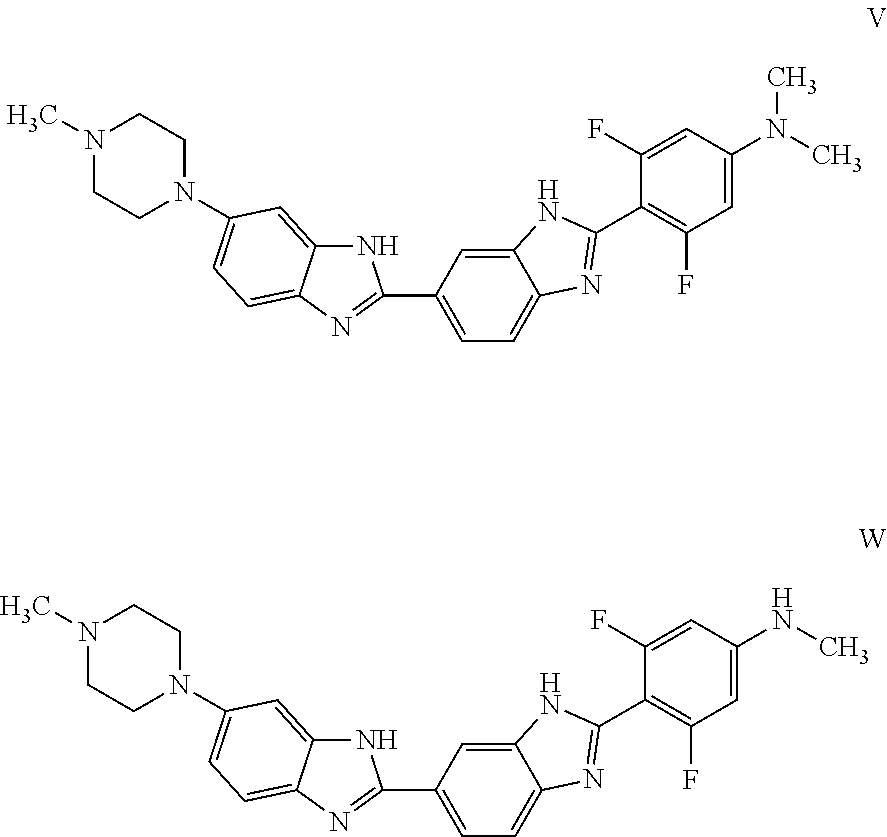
C12=CC(C3=NC4=CC=C(N5CCN(C)CC5)C=C4N3)=CC=C1N=C(C1=C(F)C=C(N(C)C)C=C1F)N2.C12=CC(C3=NC4=CC=C(N5CCN(C)CC5)C=C4N3)=CC=C1N=C(C1=C(F)C=C(NC)C=C1F)N2
